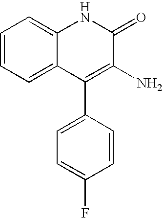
C1=CC=C2C(=C1)NC(=O)C(N)=C2C1=CC=C(F)C=C1
